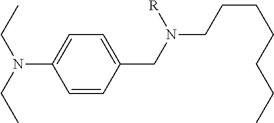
C1=CC(CN(CCCCCCC)[R])=CC=C1N(CC)CC
